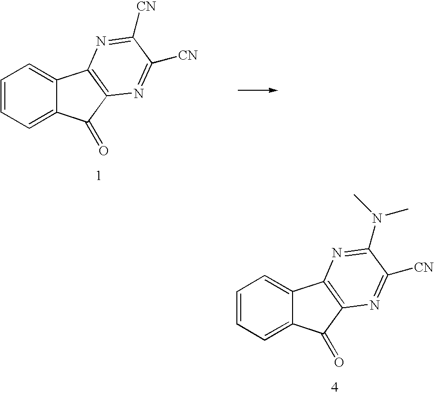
C1=CC=C2C(=C1)C1=C(C2=O)N=C([CN])C(N(C)C)=N1.C1=CC=C2C(=C1)C1=C(C2=O)N=C([CN])C([CN])=N1
